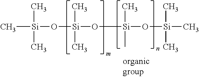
C[Si](O[Si](O[Si](O[Si](C)(C)C)(C)C)(C)C)(C)C
